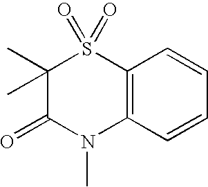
C1(C)(C)C(=O)N(C)C2=C(S1(=O)=O)C=CC=C2
